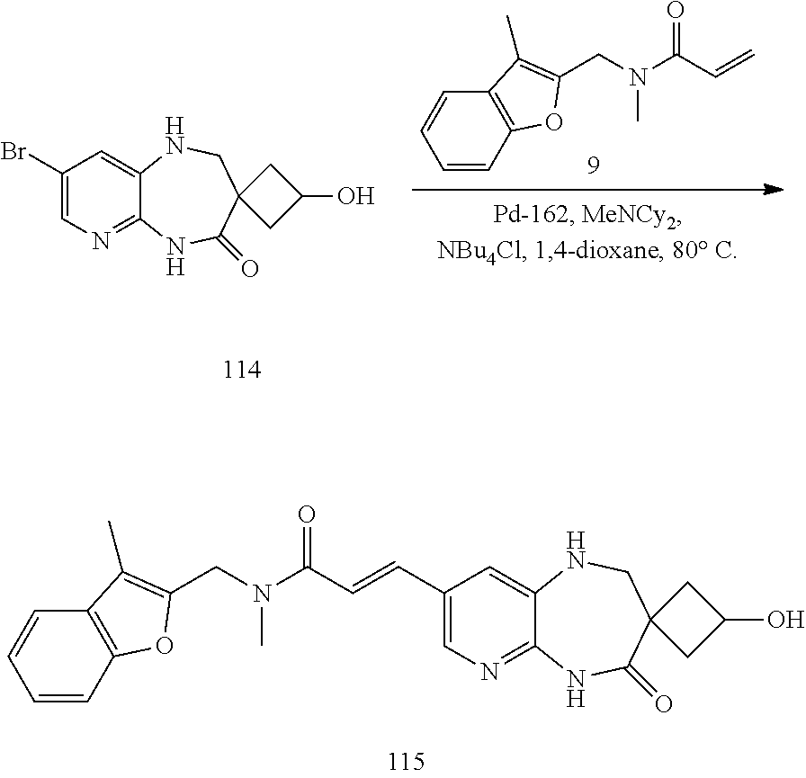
C1=CC2=C(C=C1)C(C)=C(CN(C(C=C)=O)C)O2.C1(Br)=CN=C2C(=C1)NCC1(C(=O)N2)CC(O)C1.C1(C=CC(N(CC2=C(C)C3=C(C=CC=C3)O2)C)=O)=CN=C2C(=C1)NCC1(C(=O)N2)CC(O)C1
